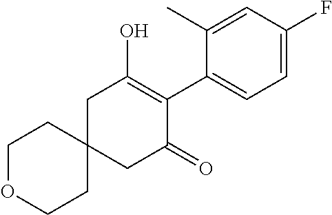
C12(CC(=O)C(C3=CC=C(F)C=C3C)=C(O)C1)CCOCC2
